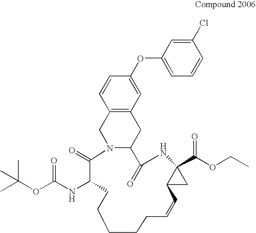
C12=C(C=C(OC3=CC=CC(Cl)=C3)C=C1)CC1N(C2)C(=O)C(NC(=O)OC(C)(C)C)CCCCCC=CC2C(C(OCC)=O)(NC1=O)C2
